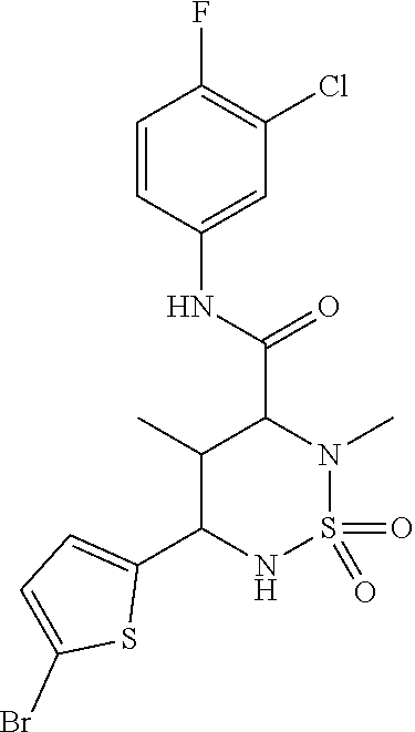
C1(C)C(C2=CC=C(Br)S2)NS(=O)(=O)N(C)C1C(NC1=CC(Cl)=C(F)C=C1)=O
